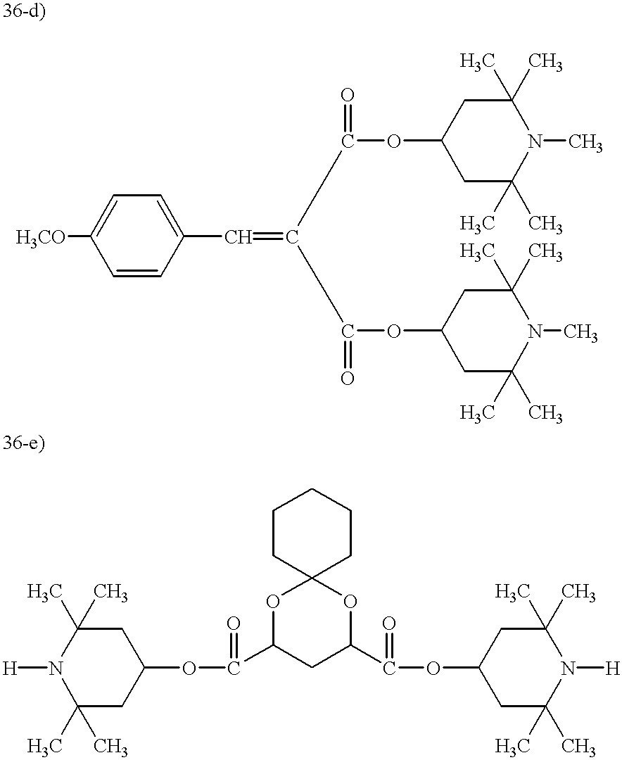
[H3CO]C1=CC=C(C=C(C(OC2CC(C)(C)N(C)C(C)(C)C2)=O)C(=O)OC2CC(C)(C)N(C)C(C)(C)C2)C=C1.C1(C)(C)N([H])C(C)(C)CC(OC(C2CC(C(OC3CC(C)(C)N([H])C(C)(C)C3)=O)OC3(O2)CCCCC3)=O)C1
